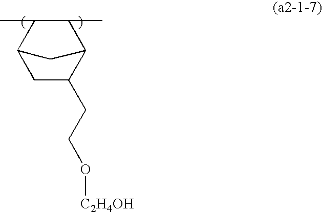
C1C(CCO[C2H4OH])C2C(C)C(C)C1C2
